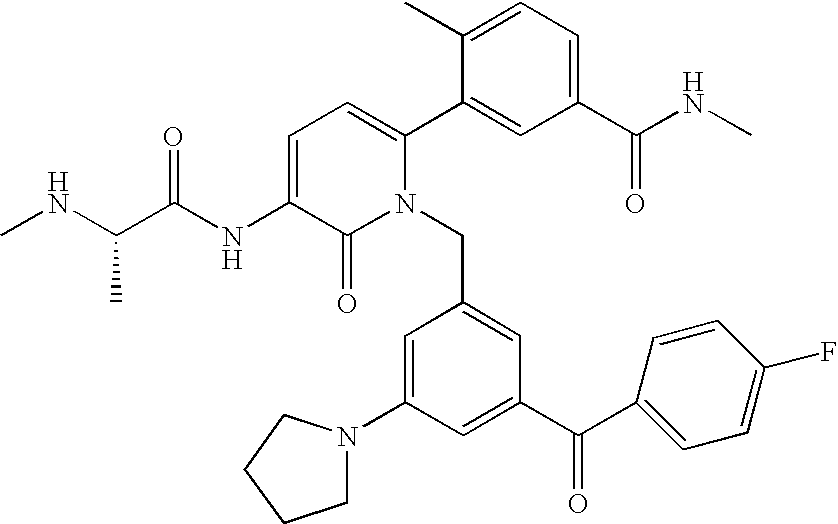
C1=C(NC(C(NC)C)=O)C(=O)N(CC2=CC(C(C3=CC=C(F)C=C3)=O)=CC(N3CCCC3)=C2)C(C2=CC(C(NC)=O)=CC=C2C)=C1
